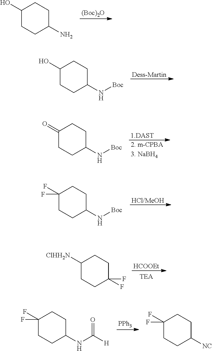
[(Boc)2O].C1(O)CCC(N)CC1.C1(O)CCC(N[Boc])CC1.[Dess-Martin].[1.DAST].[2. m-CPBA3. NaBH4].C1(=O)CCC(N[Boc])CC1.[HCl/MeOH].C1(F)(F)CCC(N[Boc])CC1.[HCOOEt].C1([ClHH2N])CCC(F)(F)CC1.[PPh3].C1(F)(F)CCC(NC([H])=O)CC1.C1(F)(F)CCC([NC])CC1
